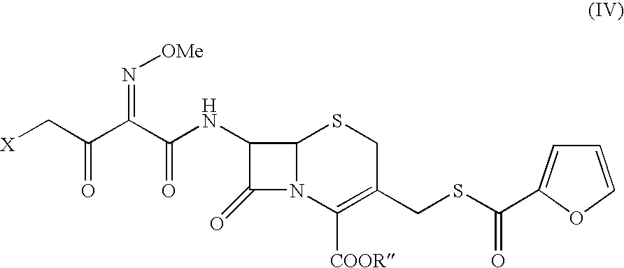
C(C(C(NC1C(=O)N2C1SCC(CSC(=O)C1=CC=CO1)=C2[COOR])=O)=N[OMe])(C[X])=O
